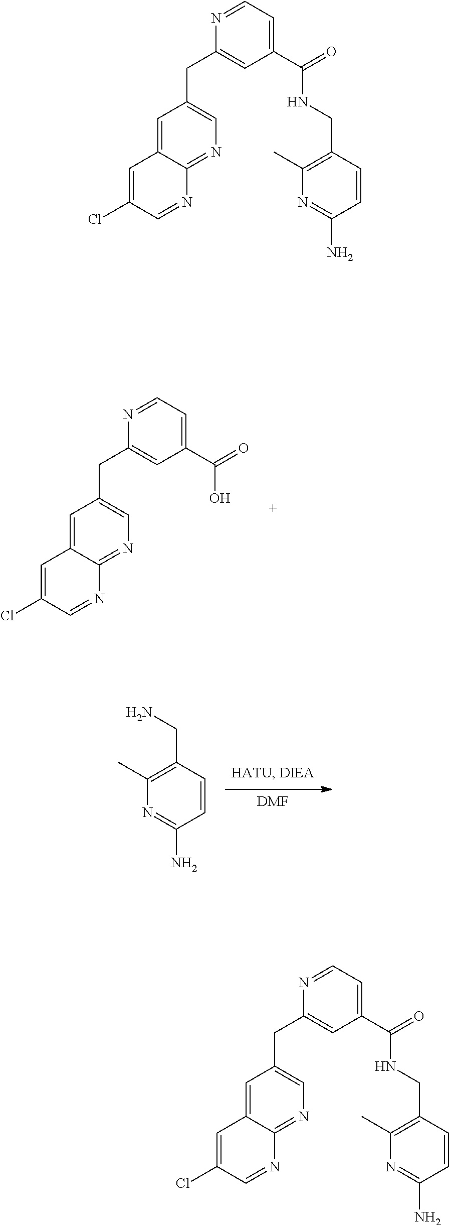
C1=C2C(=NC=C1CC1=CC(C(=O)O)=CC=N1)N=CC(Cl)=C2.[DMF].NC1=NC(C)=C(CN)C=C1.C1=C2C(=NC=C1CC1=CC(C(=O)NCC3=C(C)N=C(N)C=C3)=CC=N1)N=CC(Cl)=C2.C1=C2C(=NC=C1CC1=CC(C(=O)NCC3=C(C)N=C(N)C=C3)=CC=N1)N=CC(Cl)=C2
